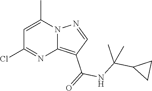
C12=C(C(=O)NC(C3CC3)(C)C)C=NN1C(C)=CC(Cl)=N2
